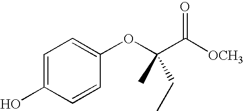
C1=C(O)C=CC(OC(C([OCH3])=O)(C)CC)=C1
